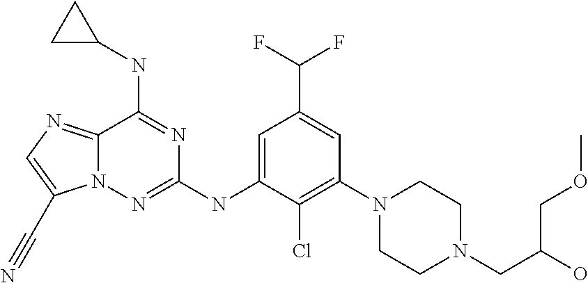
N12C(=NC=C1C#N)C(NC1CC1)=NC(NC1=CC(C(F)F)=CC(N3CCN(CC(COC)O)CC3)=C1Cl)=N2
